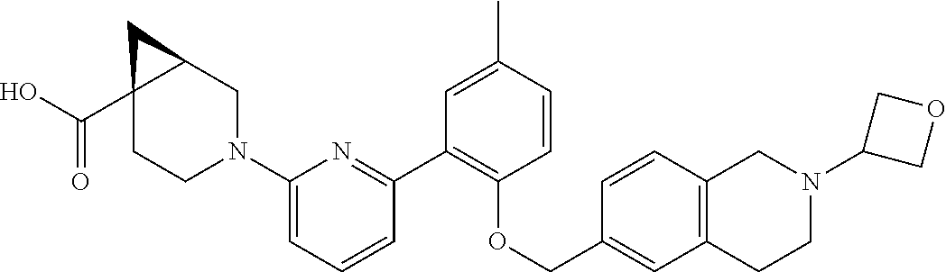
C1CN(C2=CC=CC(C3=C(OCC4=CC5=C(C=C4)CN(C4COC4)CC5)C=CC(C)=C3)=N2)CC2CC12C(O)=O
